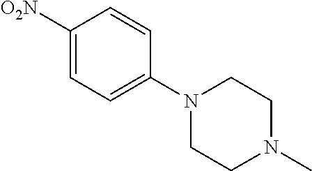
C1N(C)CCN(C2=CC=C([O2N])C=C2)C1
